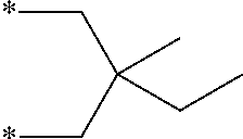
*CC(C*)(CC)C
